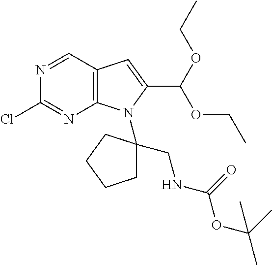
C12=C(C=NC(Cl)=N1)C=C(C(OCC)OCC)N2C1(CNC(OC(C)(C)C)=O)CCCC1
